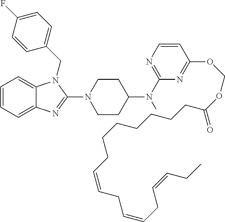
C1=CC=C2C(=C1)N(CC1=CC=C(F)C=C1)C(N1CCC(N(C3=NC=CC(OCOC(=O)CCCCCCCC=CCC=CCC=CCC)=N3)C)CC1)=N2
